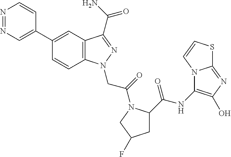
N1=NC=C(C2=CC3=C(C=C2)N(CC(=O)N2C(C(NC4=C(O)N=C5N4C=CS5)=O)CC(F)C2)N=C3C(=O)N)C=C1
